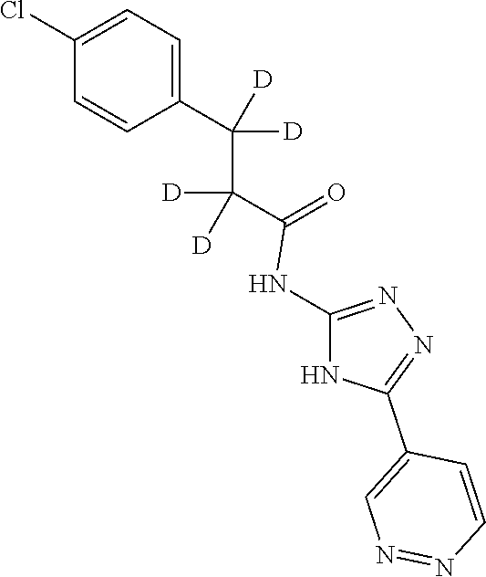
C1=C(C(C(C(=O)NC2=NN=C(C3=CN=NC=C3)N2)([D])[D])([D])[D])C=CC(Cl)=C1
